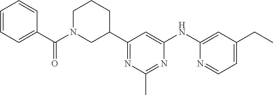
C1(NC2=CC(CC)=CC=N2)=CC(C2CN(C(C3=CC=CC=C3)=O)CCC2)=NC(C)=N1
